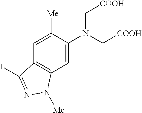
C1=C(N(C[COOH])C[COOH])C([Me])=CC2=C1N([Me])N=C2I
